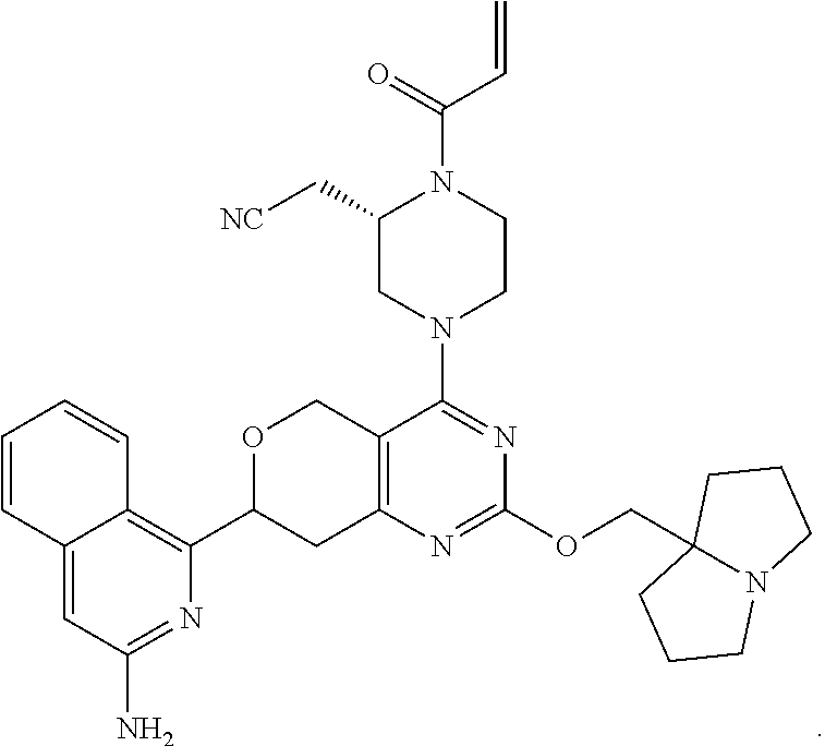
C1(C[NC])CN(C2=NC(OCC34N(CCC3)CCC4)=NC3=C2COC(C2=C4C(=CC(N)=N2)C=CC=C4)C3)CCN1C(=O)C=C
